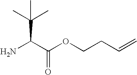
NC(C(OCCC=C)=O)C(C)(C)C
